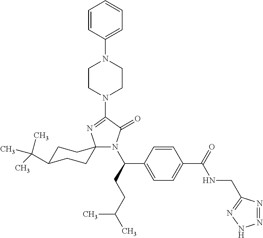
C1C(C(C)(C)C)CCC2(C1)N(C(CCC(C)C)C1=CC=C(C(=O)NCC3=NNN=N3)C=C1)C(=O)C(N1CCN(C3=CC=CC=C3)CC1)=N2
